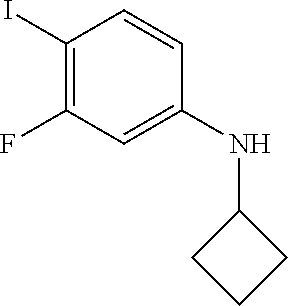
C1(I)=C(F)C=C(NC2CCC2)C=C1
